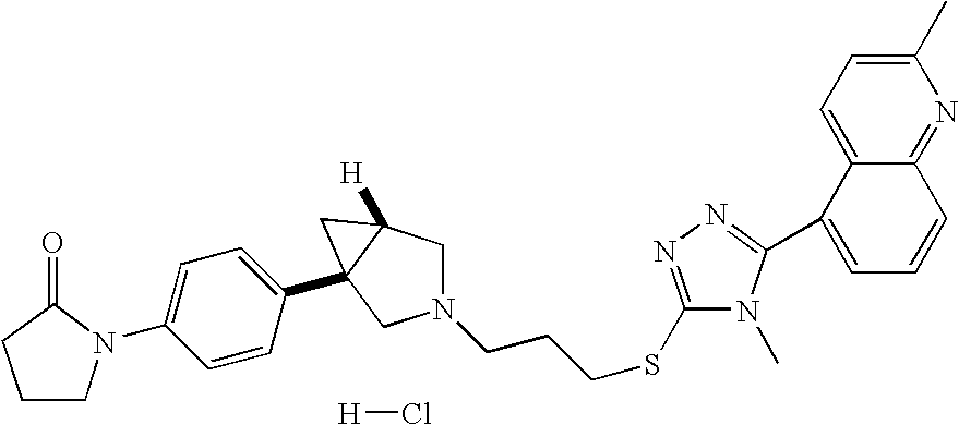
[H]Cl.C1(SCCCN2CC3([H])C(C4=CC=C(N5CCCC5=O)C=C4)(C2)C3)=NN=C(C2=CC=CC3=NC(C)=CC=C23)N1C
